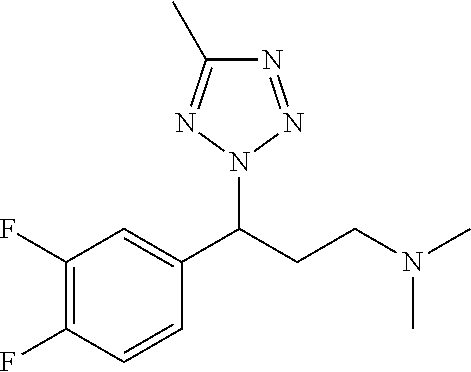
C1(C(CCN(C)C)N2N=NC(C)=N2)=CC(F)=C(F)C=C1
